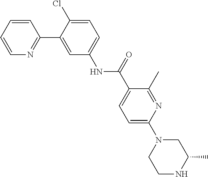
C1=CC=CN=C1C1=CC(NC(C2=CC=C(N3CC(C)NCC3)N=C2C)=O)=CC=C1Cl
